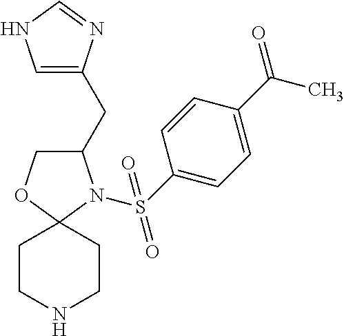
C1(CC2=CNC=N2)COC2(N1S(=O)(=O)C1=CC=C(C(=O)C)C=C1)CCNCC2
